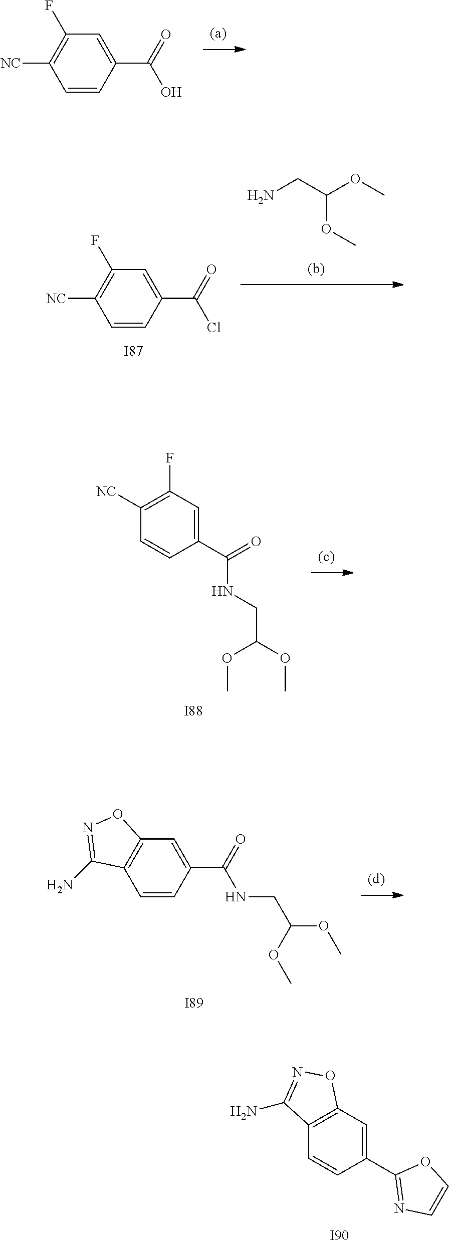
C1([NC])=C(F)C=C(C(=O)O)C=C1.C1([NC])=C(F)C=C(C(=O)NCC(OC)OC)C=C1.[I88].[I90].C1=CC(C2=NC=CO2)=CC2=C1C(N)=NO2.C1(C(=O)NCC(OC)OC)=CC2=C(C=C1)C(N)=NO2.[I89].NCC(OC)OC.C1([NC])=C(F)C=C(C(=O)Cl)C=C1.[I87]
